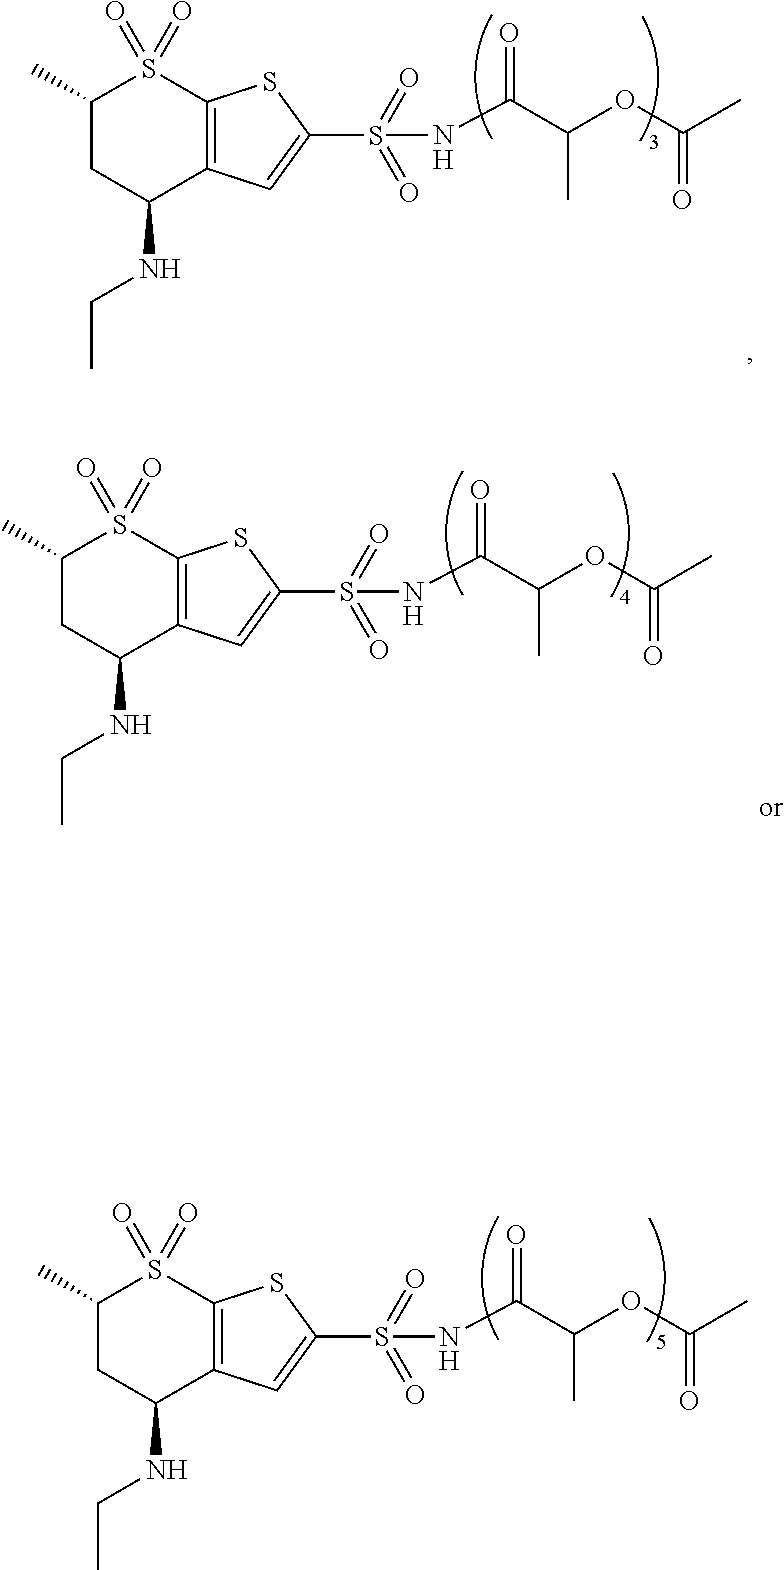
C1(C)CC(NCC)C2=C(S1(=O)=O)SC(S(=O)(=O)NC(C(OC(C)=O)C)=O)=C2.C1(C)CC(NCC)C2=C(S1(=O)=O)SC(S(=O)(=O)NC(C(OC(C)=O)C)=O)=C2.C1(C)CC(NCC)C2=C(S1(=O)=O)SC(S(=O)(=O)NC(C(OC(C)=O)C)=O)=C2
